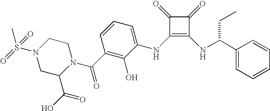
N1(S(=O)(=O)C)CC(C(O)=O)N(C(C2=C(O)C(NC3=C(NC(C4=CC=CC=C4)CC)C(=O)C3=O)=CC=C2)=O)CC1
